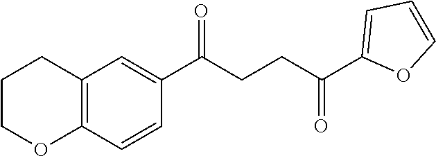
C1(C(CCC(C2=CC=CO2)=O)=O)=CC2=C(C=C1)OCCC2
